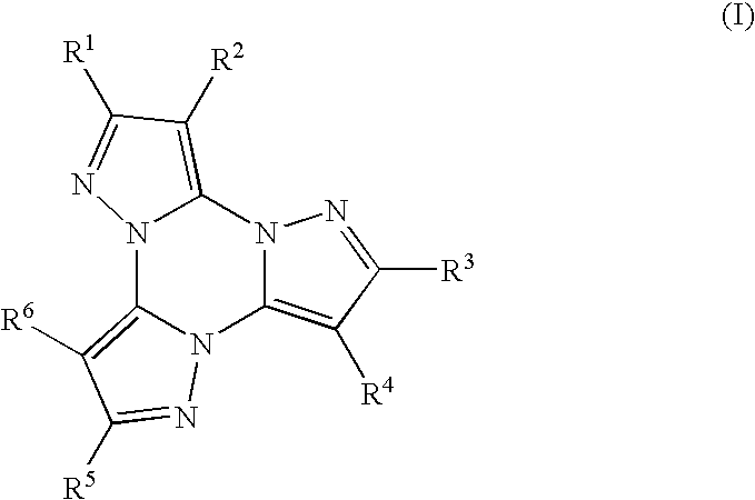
N12C3=C([R6])C([R5])=NN3C3=C([R4])C([R3])=NN3C1=C([R2])C([R1])=N2
